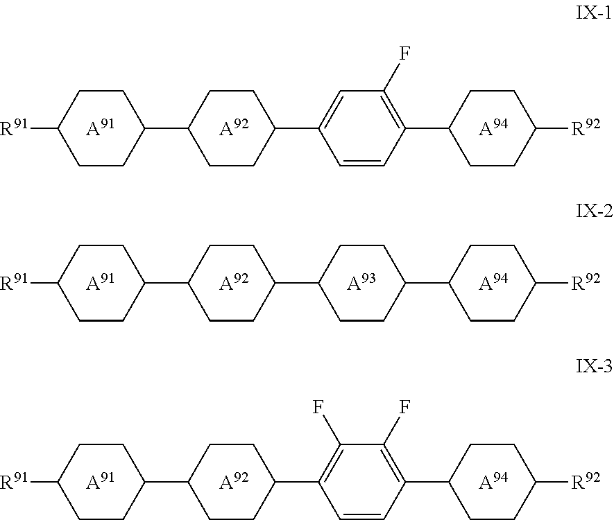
C1([R91])CCC(C2CCC(C3=CC(F)=C(C4CCC([R92])CC4)C=C3)CC2)CC1.[A91].[A92].[A94].C1([R91])CCC(C2CCC(C3CCC(C4CCC([R92])CC4)CC3)CC2)CC1.[A91].[A92].[A94].[A93].C1([R91])CCC(C2CCC(C3=C(F)C(F)=C(C4CCC([R92])CC4)C=C3)CC2)CC1.[A91].[A92].[A94]
